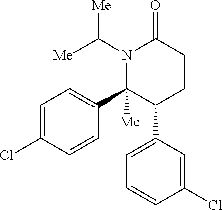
N1(C([Me])[Me])C(C2=CC=C(Cl)C=C2)([Me])C(C2=CC=CC(Cl)=C2)CCC1=O
